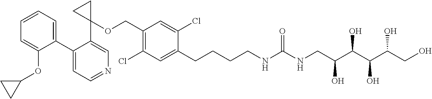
C1(C2=CC=CC=C2OC2CC2)=CC=NC=C1C1(OCC2=C(Cl)C=C(CCCCNC(NCC(O)C(O)C(C(CO)O)O)=O)C(Cl)=C2)CC1
